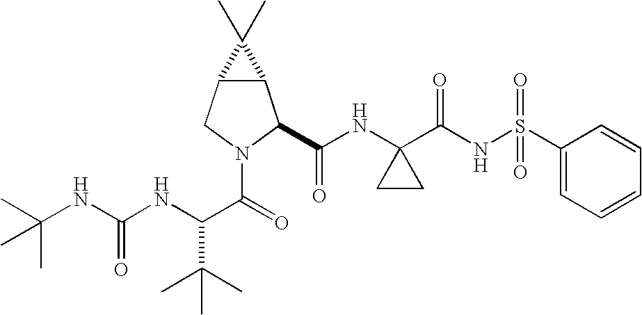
C(NC(NC(C(=O)N1C(C(NC2(C(NS(C3=CC=CC=C3)(=O)=O)=O)CC2)=O)C2C(C1)C2(C)C)C(C)(C)C)=O)(C)(C)C
